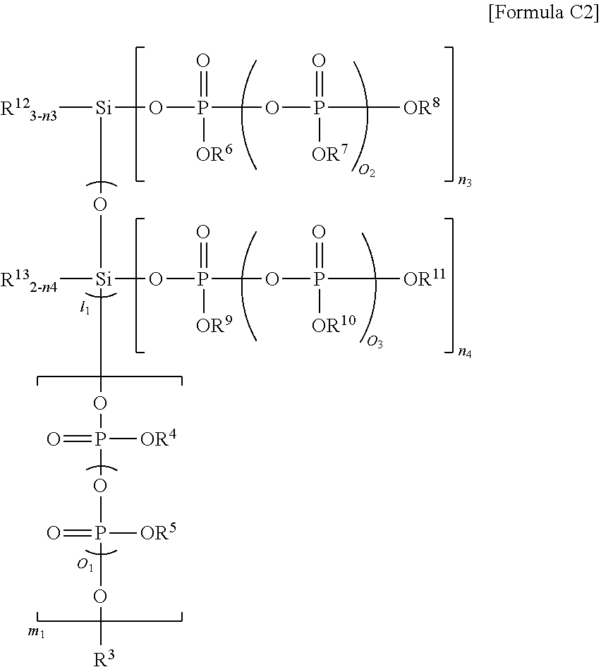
[R123-n3][Si](O[Si]([R132-n4])(OP(OP(O[R3])([OR5])=O)([OR4])=O)OP(OP([OR11])(=O)[OR10])(=O)[OR9])OP(OP([OR8])(=O)[OR7])(=O)[OR6]
